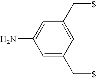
C1(N)=CC(C[$])=CC(C[$])=C1
